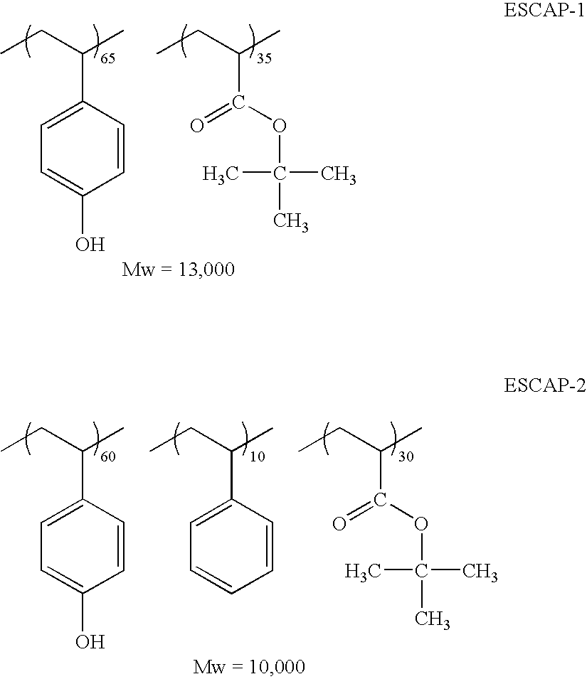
C1=CC(C(CC)C)=CC=C1O.C(OC(=O)C(CC)C)(C)(C)C.C1=CC(C(CC)C)=CC=C1O.C(OC(=O)C(CC)C)(C)(C)C.C1=CC(C(CC)C)=CC=C1
